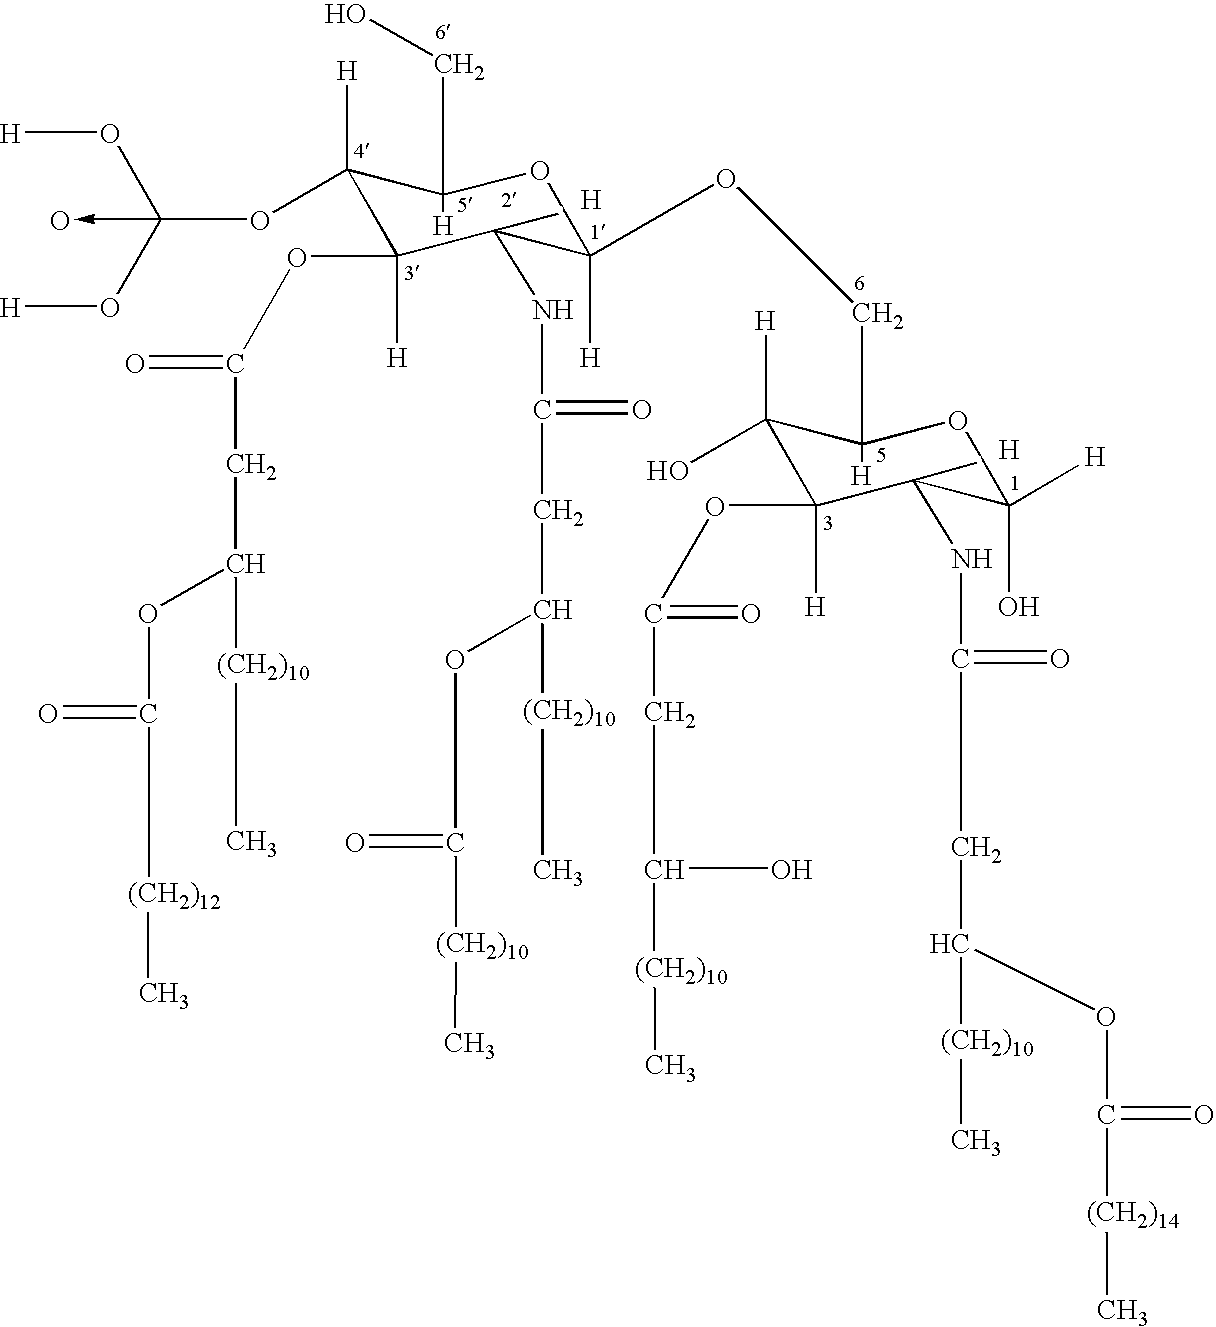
[H].[H].C1([H])(OC(O[H])(O[H])->O)C([H])(OC(=O)CC(OC([(CH2)12]C)=O)[(CH2)10]C)C(NC(=O)CC([(CH2)10]C)OC(=O)[(CH2)10]C)(C)C([H])(OCC2([H])C([H])(O)C([H])(OC(CC(O)[(CH2)10]C)=O)C(NC(=O)CC(OC(=O)[(CH2)14]C)[(CH2)10]C)(C)C(O)([H])O2)OC1(CO)[H]
